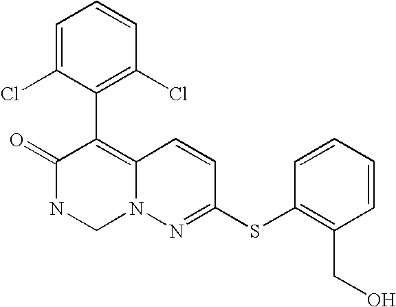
O=C1NCN2C(=C1C1=C(Cl)C=CC=C1Cl)C=CC(SC1=C(CO)C=CC=C1)=N2
